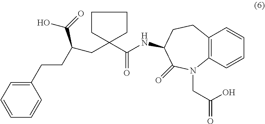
C1CC(CC(C(O)=O)CCC2=CC=CC=C2)(C(NC2CCC3=C(N(CC(=O)O)C2=O)C=CC=C3)=O)CC1
